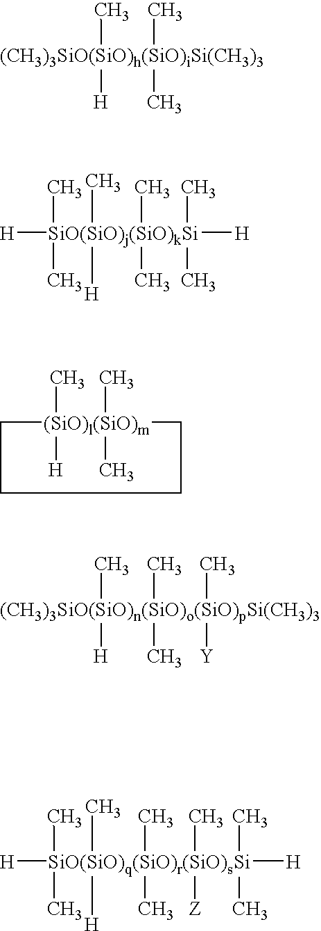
C[SiO(SiO)j(SiO)kSi](C)([H])([H])([H])(C)(C)(C)(C)C.[SiO(SiO)q(SiO)r(SiO)sSi]([H])([H])(C)(C)(C)(C)(C)(C)([H])(C)([Z])C.[(CH3)3SiO(SiO)h(SiO)iSi(CH3)3](C)([H])(C)C.[(SiO)l(SiO)m]1([H])(C)(C)(C)CCCC1.[(CH3)3SiO(SiO)n(SiO)o(SiO)pSi(CH3)3](C)(C)(C)([H])(C)[Y]
